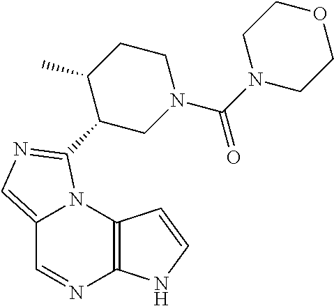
C12=CN=C(C3CN(C(=O)N4CCOCC4)CCC3C)N1C1=C(N=C2)NC=C1
